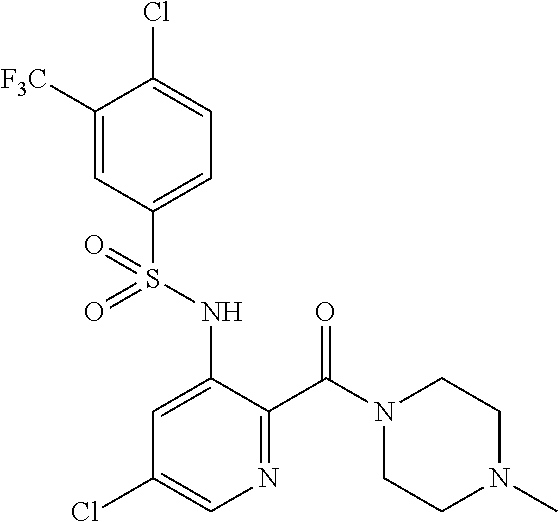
C1([F3C])=CC(S(NC2=CC(Cl)=CN=C2C(N2CCN(C)CC2)=O)(=O)=O)=CC=C1Cl
